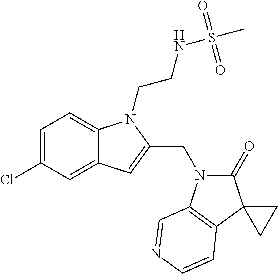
C1=C(Cl)C=C2C(=C1)N(CCNS(C)(=O)=O)C(CN1C(=O)C3(C4=C1C=NC=C4)CC3)=C2
